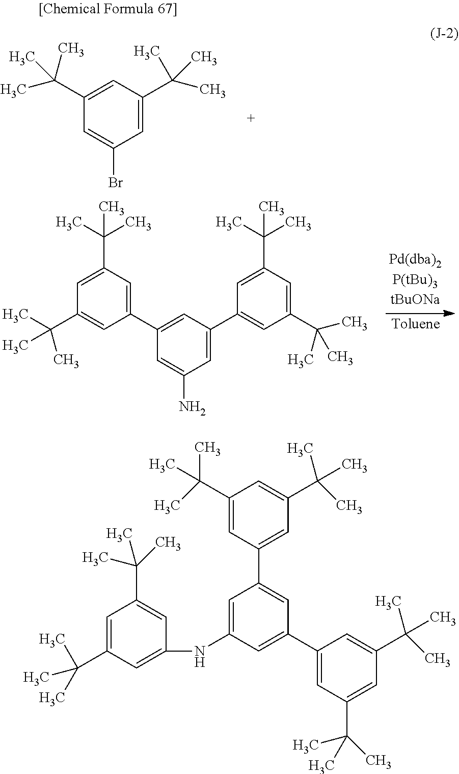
C1=C(C(C)(C)C)C=C(C(C)(C)C)C=C1Br.C1=C(C2=CC(C(C)(C)C)=CC(C(C)(C)C)=C2)C=C(C2=CC(C(C)(C)C)=CC(C(C)(C)C)=C2)C=C1N.C1=C(C2=CC(C(C)(C)C)=CC(C(C)(C)C)=C2)C=C(C2=CC(C(C)(C)C)=CC(C(C)(C)C)=C2)C=C1NC1=CC(C(C)(C)C)=CC(C(C)(C)C)=C1
